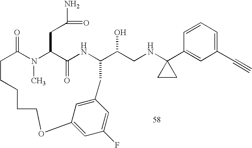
C1=CC=C(C#C)C=C1C1(NCC(O)C2NC(=O)C(CC(N)=O)N(C)C(=O)CCCCCOC3=CC(F)=CC(=C3)C2)CC1
